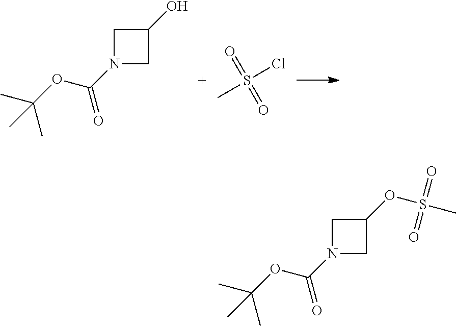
C1N(C(OC(C)(C)C)=O)CC1O.CS(Cl)(=O)=O.C1N(C(OC(C)(C)C)=O)CC1OS(C)(=O)=O
